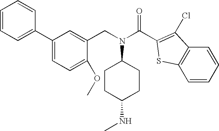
C1=CC=C(C2=CC=C(OC)C(CN(C3CCC(NC)CC3)C(C3=C(Cl)C4=C(S3)C=CC=C4)=O)=C2)C=C1
